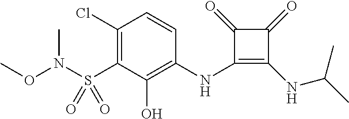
C1(Cl)=C(S(N(C)OC)(=O)=O)C(O)=C(NC2=C(NC(C)C)C(=O)C2=O)C=C1
